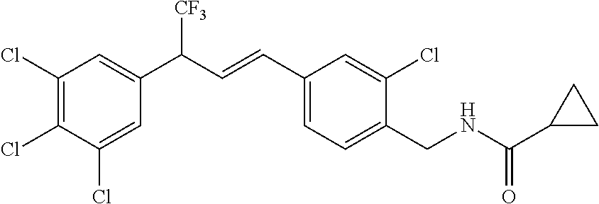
C1(CNC(C2CC2)=O)=CC=C(C=CC(C2=CC(Cl)=C(Cl)C(Cl)=C2)[CF3])C=C1Cl
